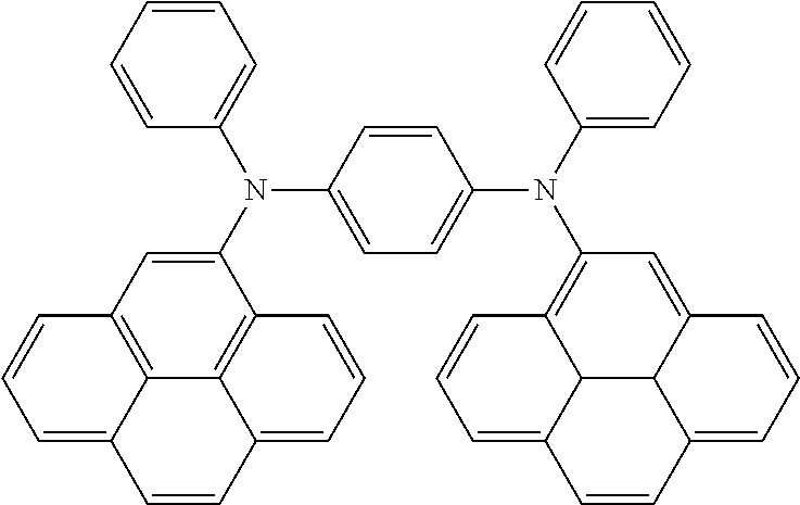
C1=CC=CC(N(C2=CC3=C4C5=C2C=CC=C5C=CC4=CC=C3)C2=CC=C(N(C3=CC=CC=C3)C3=C4C5C6C(=C3)C=CC=C6C=CC5=CC=C4)C=C2)=C1
